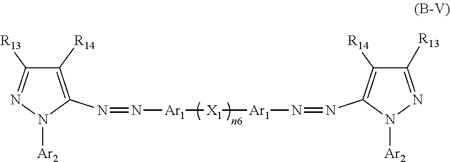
C1([R13])=NN([Ar2])C(N=N[Ar1][X1][Ar1]N=NC2=C([R14])C([R13])=NN2[Ar2])=C1[R14]
